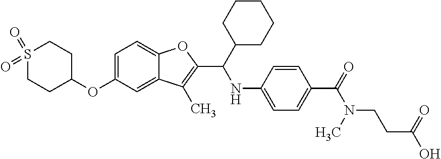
C1=C(OC2CCS(=O)(=O)CC2)C=C2C(=C1)OC(C(NC1=CC=C(C(=O)N(CCC(=O)O)C)C=C1)C1CCCCC1)=C2C
